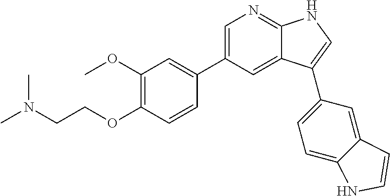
C1=C(C2=CC(OC)=C(OCCN(C)C)C=C2)C=C2C(=N1)NC=C2C1=CC=C2C(=C1)C=CN2
